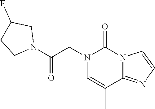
N1(CC(N2CC(F)CC2)=O)C=C(C)C2=NC=CN2C1=O
